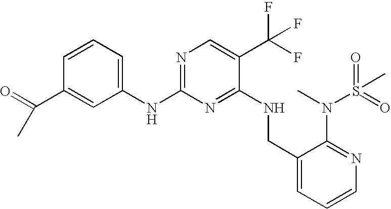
C1(NC2=CC=CC(C(C)=O)=C2)=NC=C(C(F)(F)F)C(NCC2=CC=CN=C2N(C)S(C)(=O)=O)=N1
